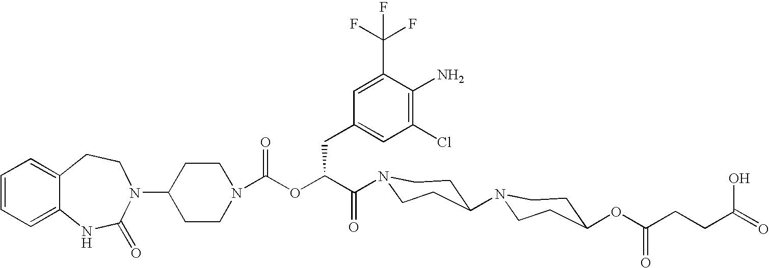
C12=CC=CC=C1NC(=O)N(C1CCN(C(OC(C(=O)N3CCC(N4CCC(OC(CCC(=O)O)=O)CC4)CC3)CC3=CC(Cl)=C(N)C(C(F)(F)F)=C3)=O)CC1)CC2
